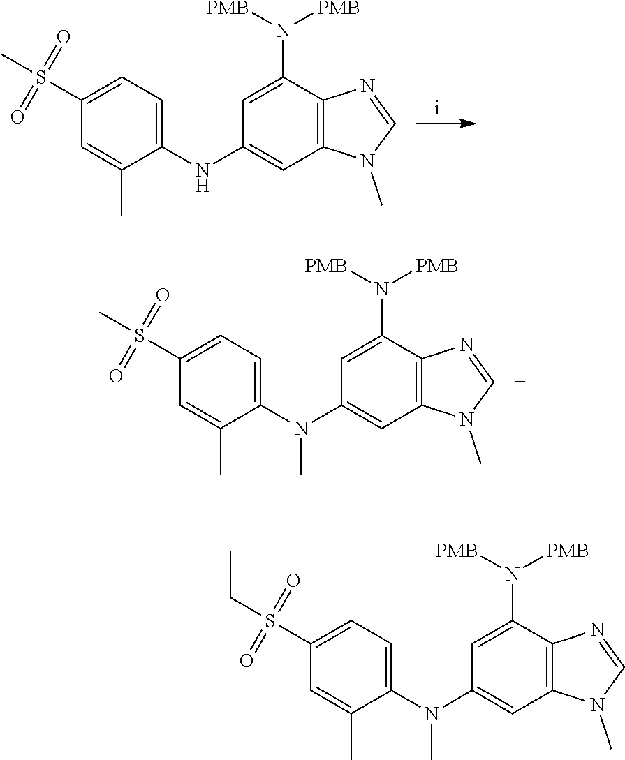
C1(N([PMB])[PMB])=CC(NC2=CC=C(S(C)(=O)=O)C=C2C)=CC2=C1N=CN2C.C1(N([PMB])[PMB])=CC(N(C2=CC=C(S(C)(=O)=O)C=C2C)C)=CC2=C1N=CN2C.C1(N([PMB])[PMB])=CC(N(C2=CC=C(S(CC)(=O)=O)C=C2C)C)=CC2=C1N=CN2C
